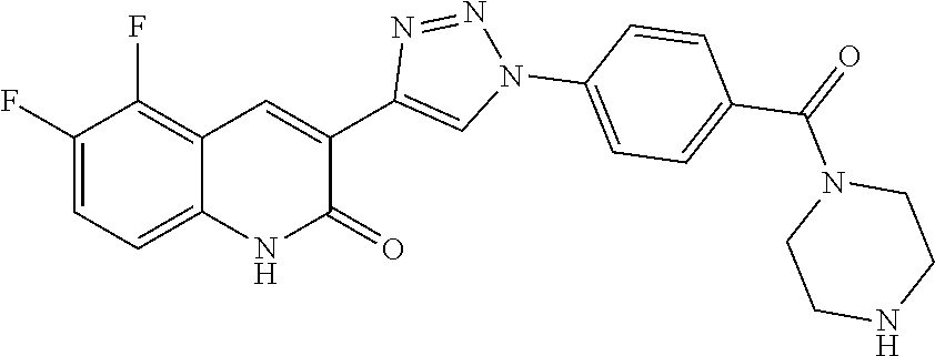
C12=CC=C(F)C(F)=C1C=C(C1=CN(C3=CC=C(C(=O)N4CCNCC4)C=C3)N=N1)C(=O)N2
